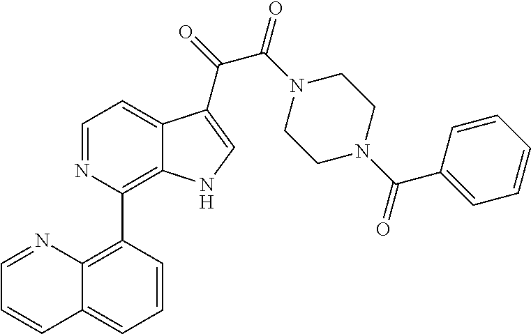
C1=NC(C2=C3C(=CC=C2)C=CC=N3)=C2C(=C1)C(C(=O)C(=O)N1CCN(C(=O)C3=CC=CC=C3)CC1)=CN2
